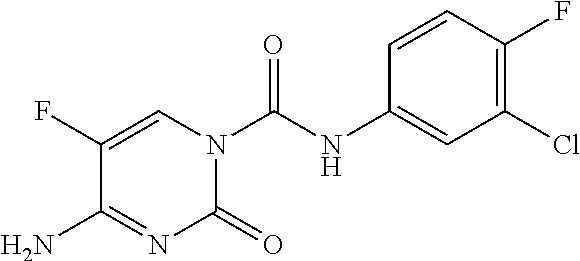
C1=CC(NC(N2C(=O)N=C(N)C(F)=C2)=O)=CC(Cl)=C1F
